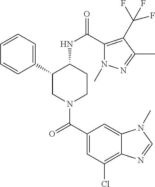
C1=CC=C(C2CN(C(C3=CC(Cl)=C4C(=C3)N(C)C=N4)=O)CCC2NC(=O)C2=C(C(F)(F)F)C(C)=NN2C)C=C1
